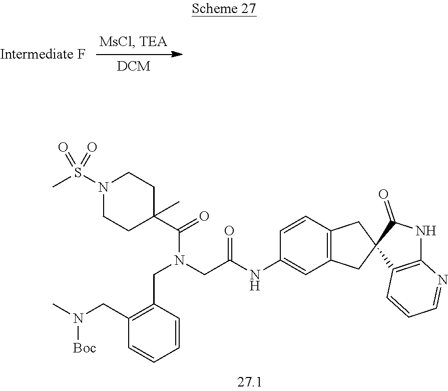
CS(N1CCC(C(=O)N(CC(NC2=CC3=C(C=C2)CC2(C3)C3=C(NC2=O)N=CC=C3)=O)CC2=C(CN(C)[Boc])C=CC=C2)(C)CC1)(=O)=O
